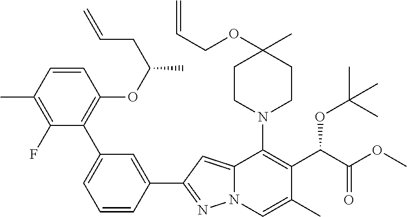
C1=CC(C)=C(F)C(C2=CC=CC(C3=NN4C(=C3)C(N3CCC(C)(OCC=C)CC3)=C(C(C(OC)=O)OC(C)(C)C)C(C)=C4)=C2)=C1OC(CC=C)C
